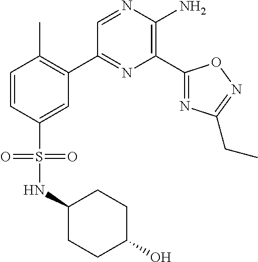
C1(C2=C(C)C=CC(S(=O)(=O)NC3CCC(O)CC3)=C2)=NC(C2=NC(CC)=NO2)=C(N)N=C1
